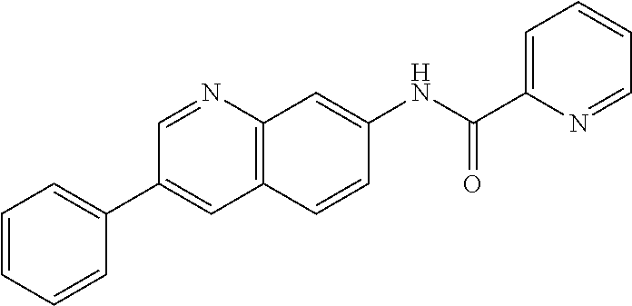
C1(C(NC2=CC3=C(C=C2)C=C(C2=CC=CC=C2)C=N3)=O)=CC=CC=N1
